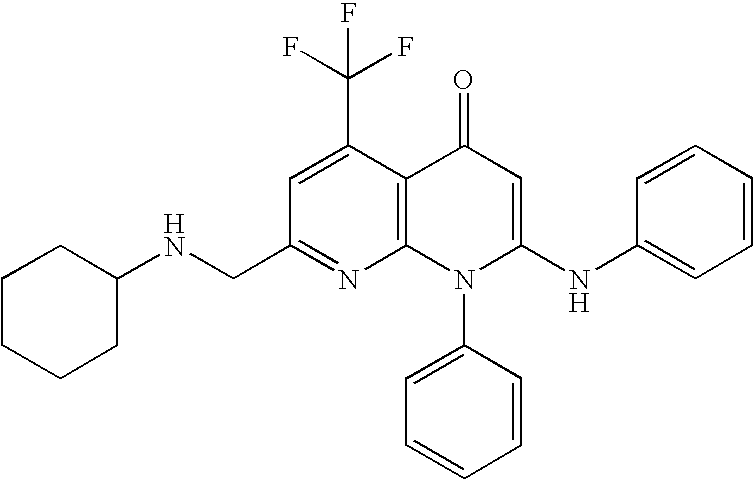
N1=C(CNC2CCCCC2)C=C(C(F)(F)F)C2=C1N(C1=CC=CC=C1)C(NC1=CC=CC=C1)=CC2=O
